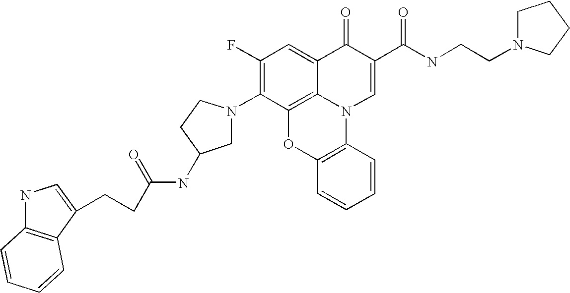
C1(F)=C(N2CC(NC(=O)CCC3=CNC4=C3C=CC=C4)CC2)C2=C3C(=C1)C(=O)C(C(NCCN1CCCC1)=O)=CN3C1=C(O2)C=CC=C1
